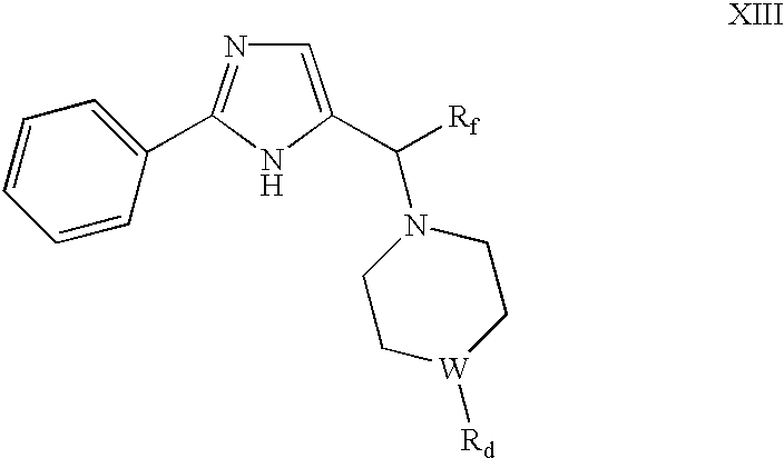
N1C(C(N2CC[W]([Rd])CC2)[Rf])=CN=C1C1=CC=CC=C1
